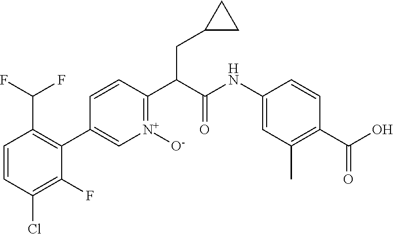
C1=CC(Cl)=C(F)C(C2=C[N+]([O-])=C(C(CC3CC3)C(=O)NC3=CC(C)=C(C(=O)O)C=C3)C=C2)=C1C(F)F
